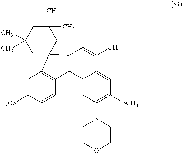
C12=CC(N3CCOCC3)=C([SCH3])C=C1C(O)=CC1=C2C2=C(C=C([H3CS])C=C2)C12CC(C)(C)CC(C)(C)C2
